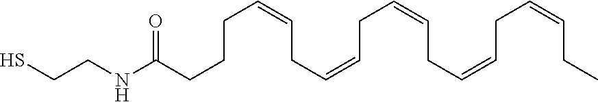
SCCNC(=O)CCCC=CCC=CCC=CCC=CCC=CCC
